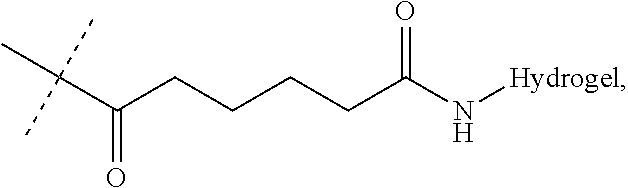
CC(C(CCCCC(=O)N[Hydrogel])=O)(C)C
